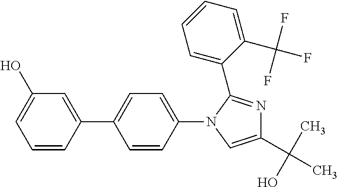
C1=CC(C2=CC=C(N3C=C(C(C)(O)C)N=C3C3=CC=CC=C3C(F)(F)F)C=C2)=CC(O)=C1
